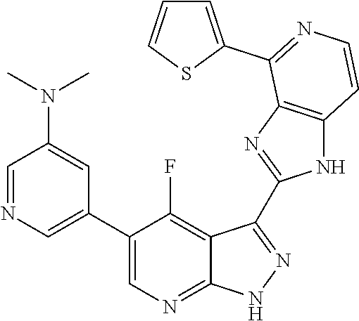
C1=NC=C(C2=CN=C3C(=C2F)C(C2=NC4=C(N2)C=CN=C4C2=CC=CS2)=N[N H]3)C=C1N(C)C
